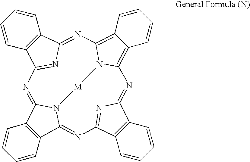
C12=C(C3=NC4=NC(=NC5=C6C(=C7N5[M]N3C1=NC1=NC(=N7)C3=C1C=CC=C3)C=CC=C6)C1=C4C=CC=C1)C=CC=C2
